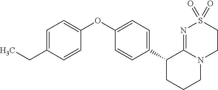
C1(C2CCCN3C2=NS(=O)(=O)CC3)=CC=C(OC2=CC=C(CC)C=C2)C=C1
